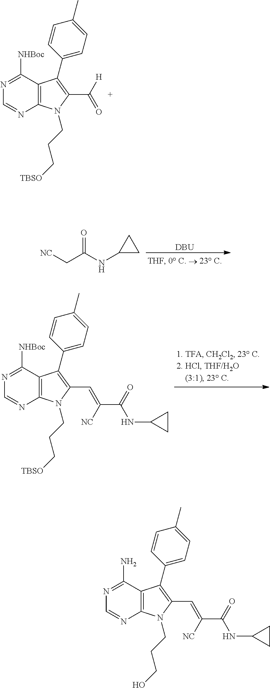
N1=C([NHBoc])C2=C(N=C1)N(CCC[TBSO])C(C([H])=O)=C2C1=CC=C(C)C=C1.O=C(NC1CC1)C[NC].[DBU].N1=C([NHBoc])C2=C(N=C1)N(CCC[TBSO])C(C=C([NC])C(NC1CC1)=O)=C2C1=CC=C(C)C=C1.N1=C(N)C2=C(N=C1)N(CCCO)C(C=C([NC])C(NC1CC1)=O)=C2C1=CC=C(C)C=C1
